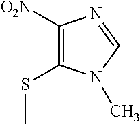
C1([O2N])=C(SC)N(C)C=N1
